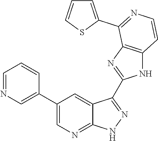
C1=NC=C(C2=CN=C3C(=C2)C(C2=NC4=C(N2)C=CN=C4C2=CC=CS2)=NN3)C=C1
